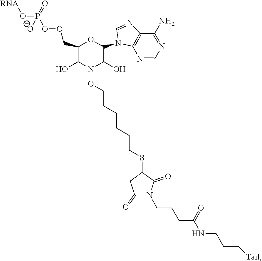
C1(COOP(O[RNA])(=O)[O-])C(O)N(OCCCCCCSC2CC(=O)N(CCCC(NCCC[Tail])=O)C2=O)C(O)C(N2C3=C(C(N)=NC=N3)N=C2)O1
